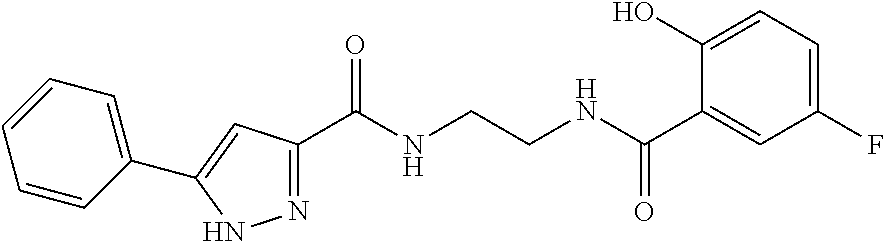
C1(C(NCCNC(C2=CC(F)=CC=C2O)=O)=O)=NNC(C2=CC=CC=C2)=C1
